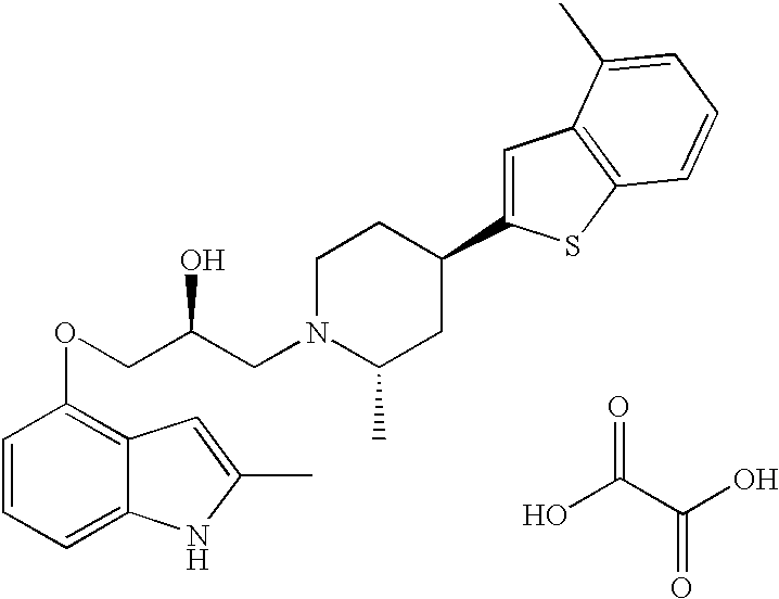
C1=CC=C2C(=C1OCC(CN1C(C)CC(C3=CC4=C(S3)C=CC=C4C)CC1)O)C=C(C)N2.OC(C(O)=O)=O
